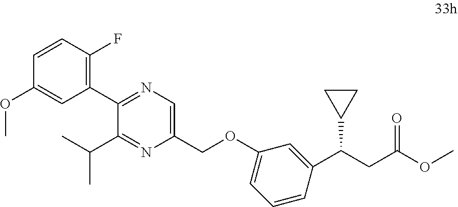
C1(C(C)C)=NC(COC2=CC=CC(C(CC(OC)=O)C3CC3)=C2)=CN=C1C1=C(F)C=CC(OC)=C1
